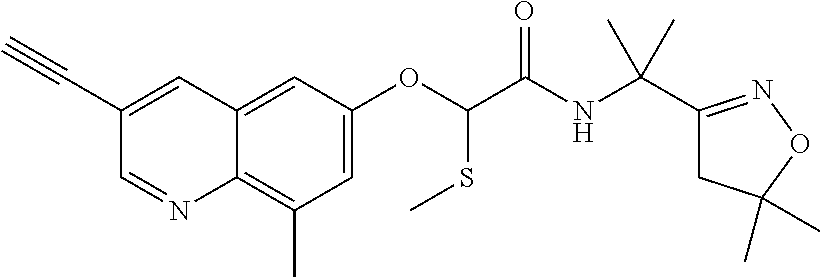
C1(C#C)=CC2=CC(OC(SC)C(NC(C3=NOC(C)(C)C3)(C)C)=O)=CC(C)=C2N=C1
